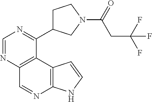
C1=NC2=C(C(C3CCN(C(=O)CC(F)(F)F)C3)=N1)C1=C(N=C2)NC=C1
